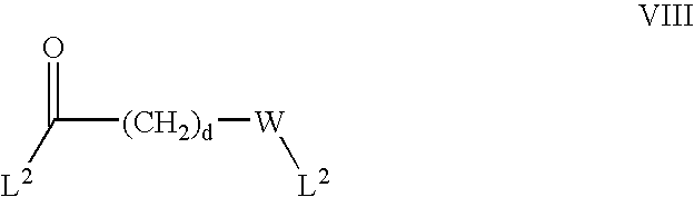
[L2]C([(CH2)d][W][L2])=O
